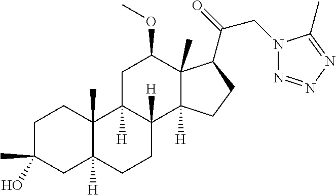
C1C(C)(O)CC2([H])C(C)(C1)C1([H])C([H])(CC2)C2([H])C(C)(C(OC)C1)C(C(CN1N=NN=C1C)=O)CC2
